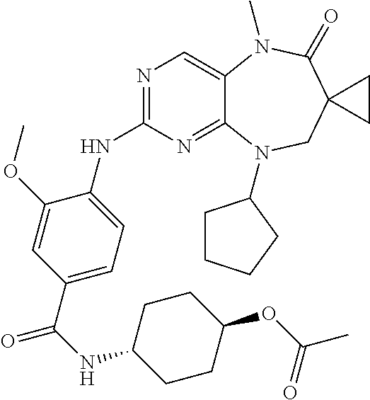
N1=C(NC2=CC=C(C(NC3CCC(OC(C)=O)CC3)=O)C=C2OC)N=C2C(=C1)N(C)C(=O)C1(CN2C2CCCC2)CC1
